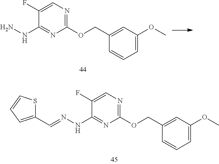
C1(F)=CN=C(OCC2=CC(OC)=CC=C2)N=C1NN.C1(F)=CN=C(OCC2=CC(OC)=CC=C2)N=C1NN=CC1=CC=CS1
